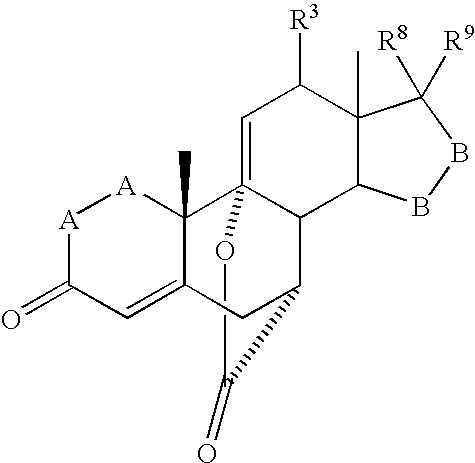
C1(=O)C2CC3=CC(=O)[A][A]C3(C)C3(=CC([R3])C4(C)C(C23)BBC4([R8])[R9])O1
